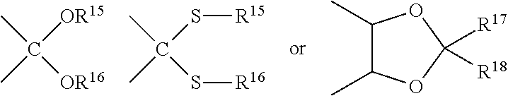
CC([OR16])([OR15])C.CC(S[R16])(S[R15])C.C1(C)C(C)OC([R17])([R18])O1
